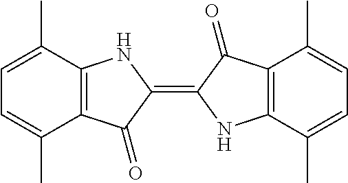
C1=C(C)C2=C(C(C)=C1)NC(=C1C(=O)C3=C(N1)C(C)=CC=C3C)C2=O
